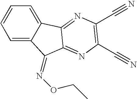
C1=C2C(=CC=C1)C1=NC(C#N)=C(C#N)N=C1C2=NOCC
